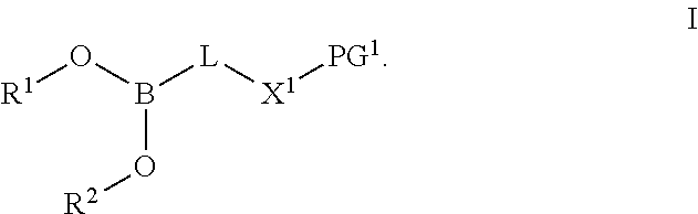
[R1]OB([L][X1][PG1])O[R2]
